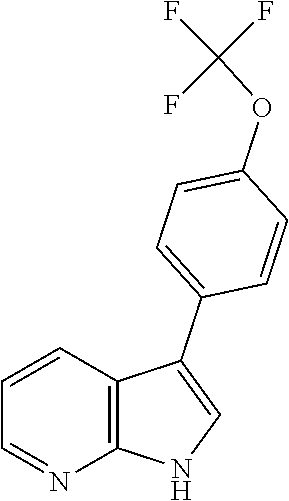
C1=CC2=C(N=C1)NC=C2C1=CC=C(OC(F)(F)F)C=C1
